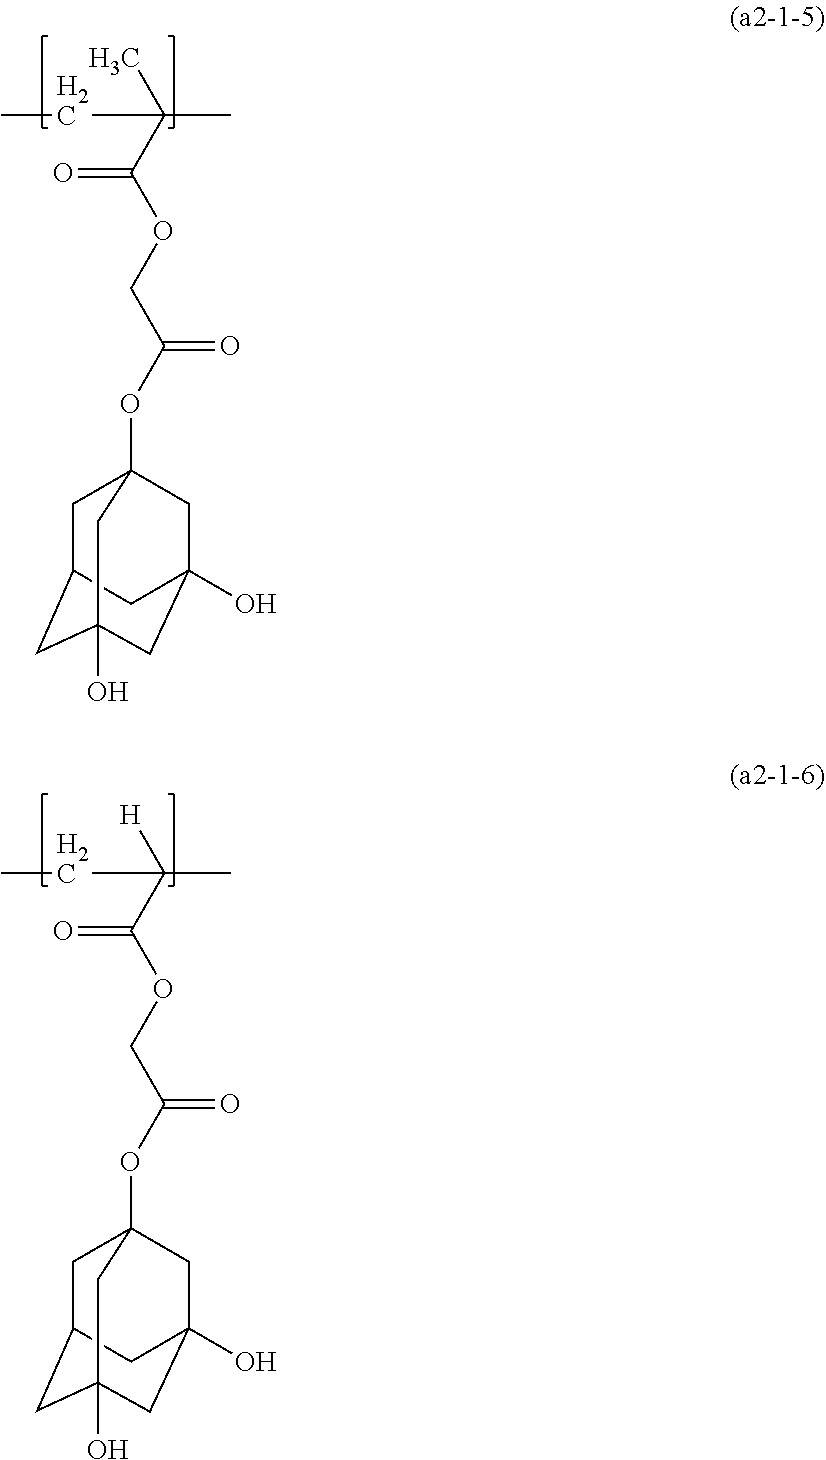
CCC(C(=O)OCC(OC12CC3CC(O)(CC(O)(C1)C3)C2)=O)(C)C.CCC(C(=O)OCC(OC12CC3CC(O)(CC(O)(C1)C3)C2)=O)([H])C
